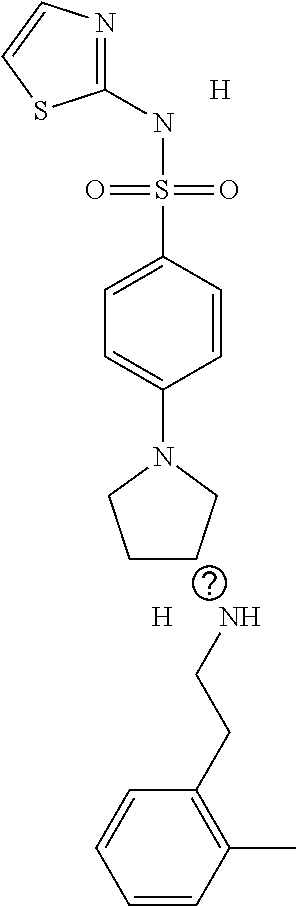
C1(NS(C2=CC=C(N3CCCC3)C=C2)(=O)=O)=NC=CS1.[H].[H].NCCC1=C(C)C=CC=C1
